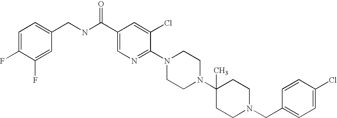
C1(Cl)=CC=C(CN2CCC(N3CCN(C4=NC=C(C(NCC5=CC=C(F)C(F)=C5)=O)C=C4Cl)CC3)(C)CC2)C=C1
